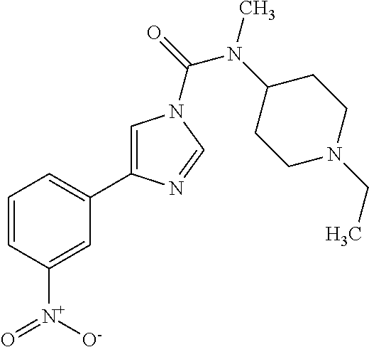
C1=CC([N+](=O)[O-])=CC(C2=CN(C(=O)N(C3CCN(CC)CC3)C)C=N2)=C1
